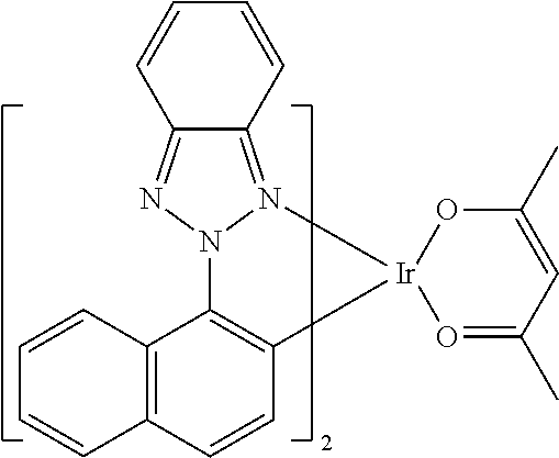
C12=C(C=CC3=C1C=CC=C3)[Ir]1(N3=C4C(=NN23)C=CC=C4)O=C(C)C=C(C)O1
